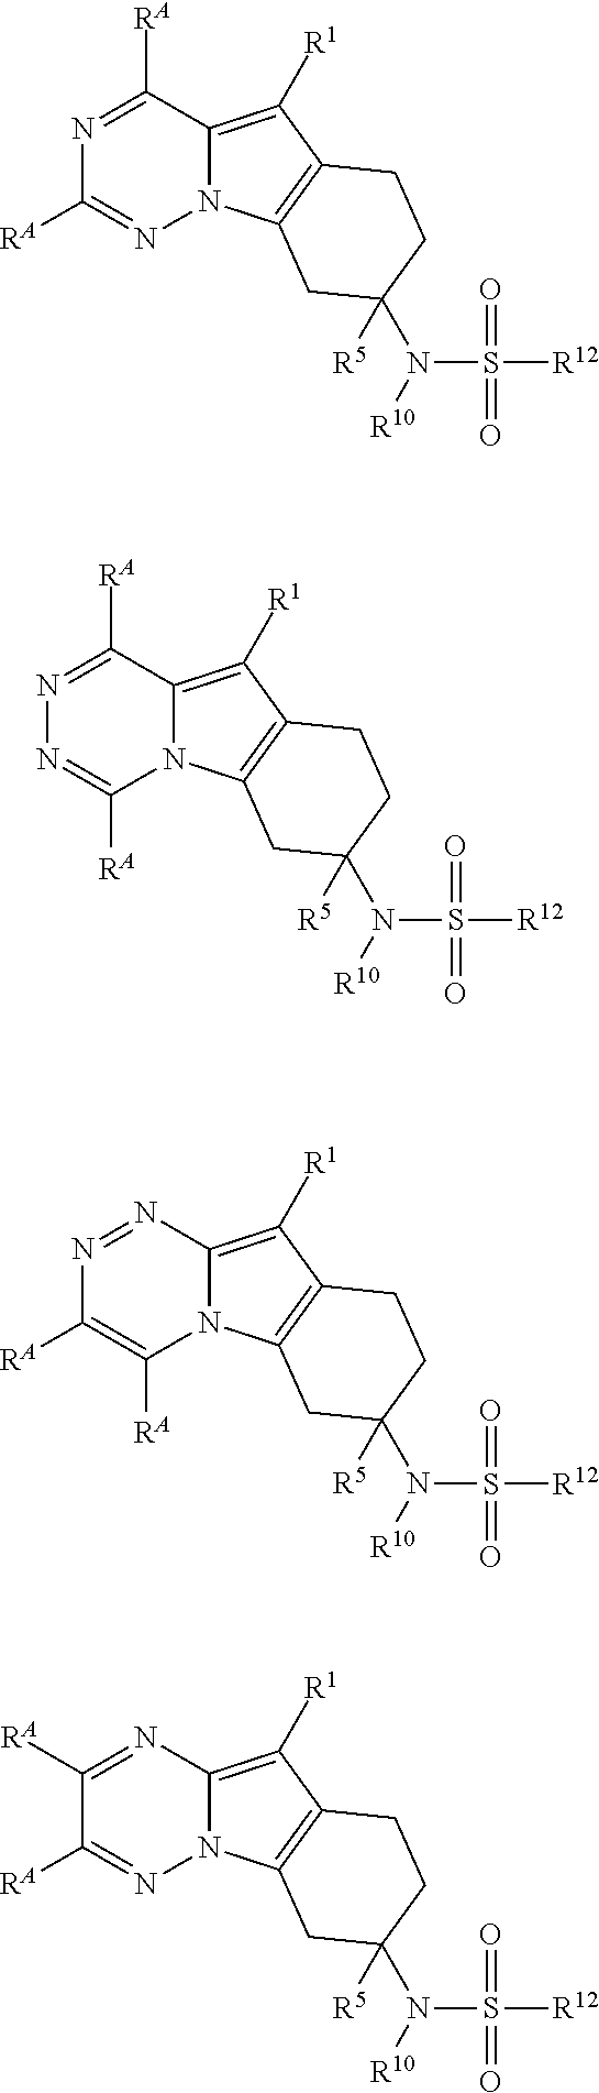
N1=C([RA])N=C([RA])C2=C([R1])C3=C(N12)CC(N([R10])S(=O)(=O)[R12])([R5])CC3.C1([RA])=NN=C([RA])C2=C([R1])C3=C(N12)CC(N([R10])S(=O)(=O)[R12])([R5])CC3.C1([RA])=C([RA])N=NC2=C([R1])C3=C(N12)CC(N([R10])S(=O)(=O)[R12])([R5])CC3.N1=C([RA])C([RA])=NC2=C([R1])C3=C(N12)CC(N([R10])S(=O)(=O)[R12])([R5])CC3
